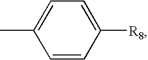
C1=CC([R8])=CC=C1C
